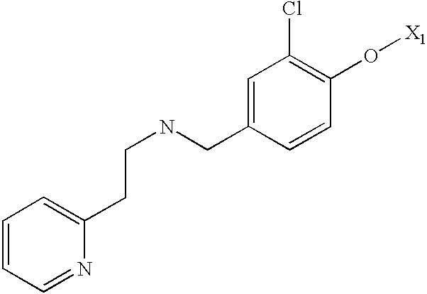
C(NCC1=CC(Cl)=C(O[X1])C=C1)CC1=CC=CC=N1
